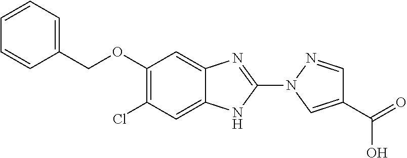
C1(OCC2=CC=CC=C2)=C(Cl)C=C2C(=C1)N=C(N1C=C(C(=O)O)C=N1)N2
